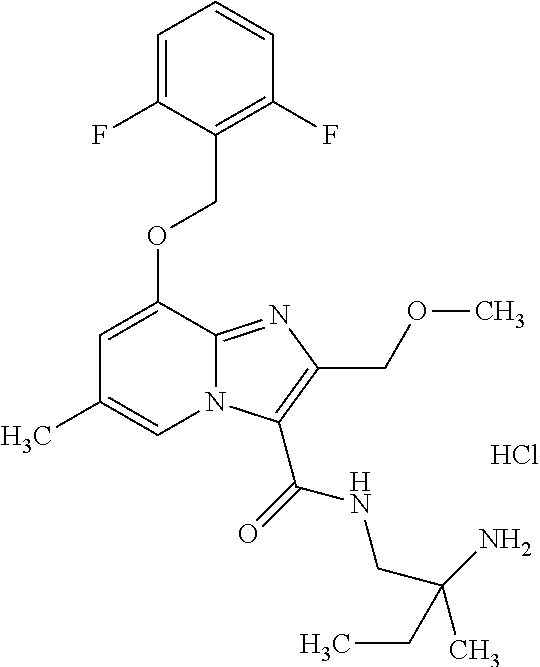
C1=C(OCC2=C(F)C=CC=C2F)C2=NC(COC)=C(C(=O)NCC(C)(N)CC)N2C=C1C.Cl
